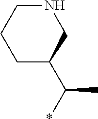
C(C)(*)C1CNCCC1
